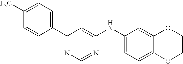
[F3C]C1=CC=C(C2=NC=NC(NC3=CC=C4C(=C3)OCCO4)=C2)C=C1
